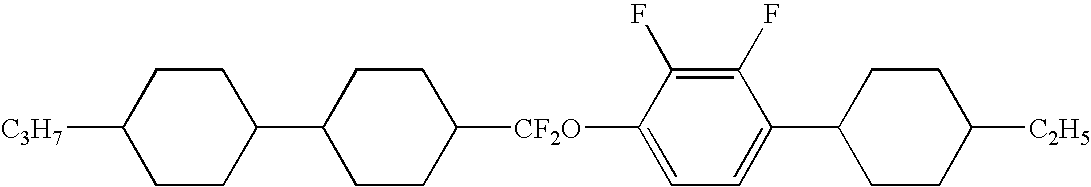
[CF2O](C1=CC=C(C2CCC([C2H5])CC2)C(F)=C1F)C1CCC(C2CCC([C3H7])CC2)CC1
